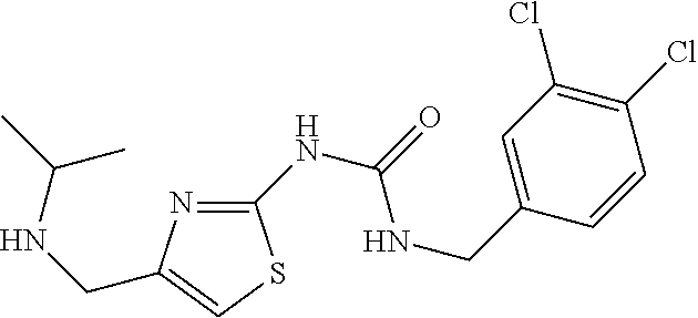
C1(NC(=O)NCC2=CC(Cl)=C(Cl)C=C2)=NC(CNC(C)C)=CS1
